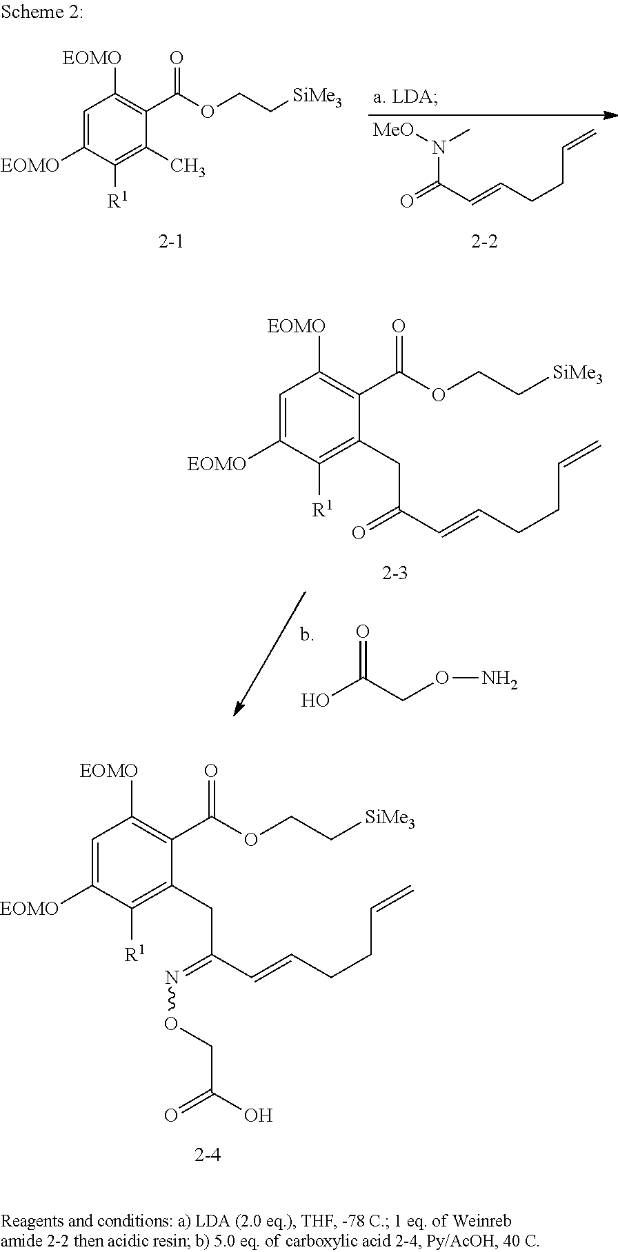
C1=C([EOMO])C([R1])=C(CC(=O)C=CCCC=C)C(C(OCC[SiMe3])=O)=C1[EOMO].OC(CON)=O.C1=C([EOMO])C([R1])=C(CC(=NOCC(O)=O)C=CCCC=C)C(C(OCC[SiMe3])=O)=C1[EOMO].C1=C([EOMO])C([R1])=C(C)C(C(OCC[SiMe3])=O)=C1[EOMO].[MeO]N(C)C(C=CCCC=C)=O
